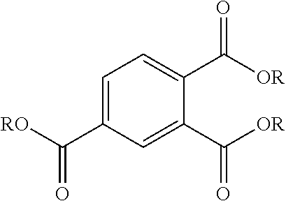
C1=C(C([RO])=O)C=C(C([OR])=O)C(C([OR])=O)=C1
